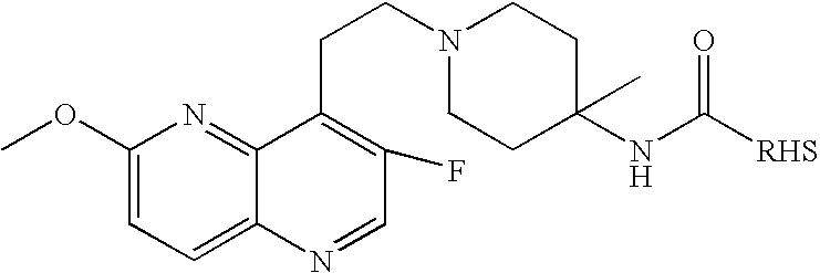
C1=C2C(=NC(OC)=C1)C(CCN1CCC(NC([RHS])=O)(C)CC1)=C(F)C=N2
